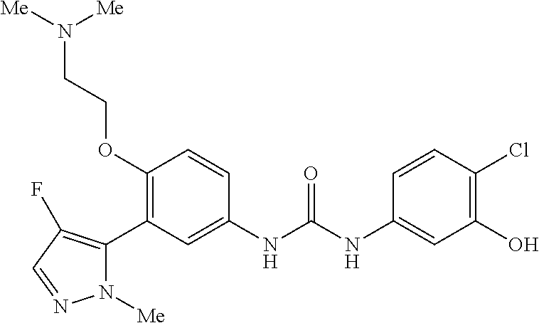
C1(OCCN([Me])[Me])=C(C2=C(F)C=NN2[Me])C=C(NC(NC2=CC(O)=C(Cl)C=C2)=O)C=C1
